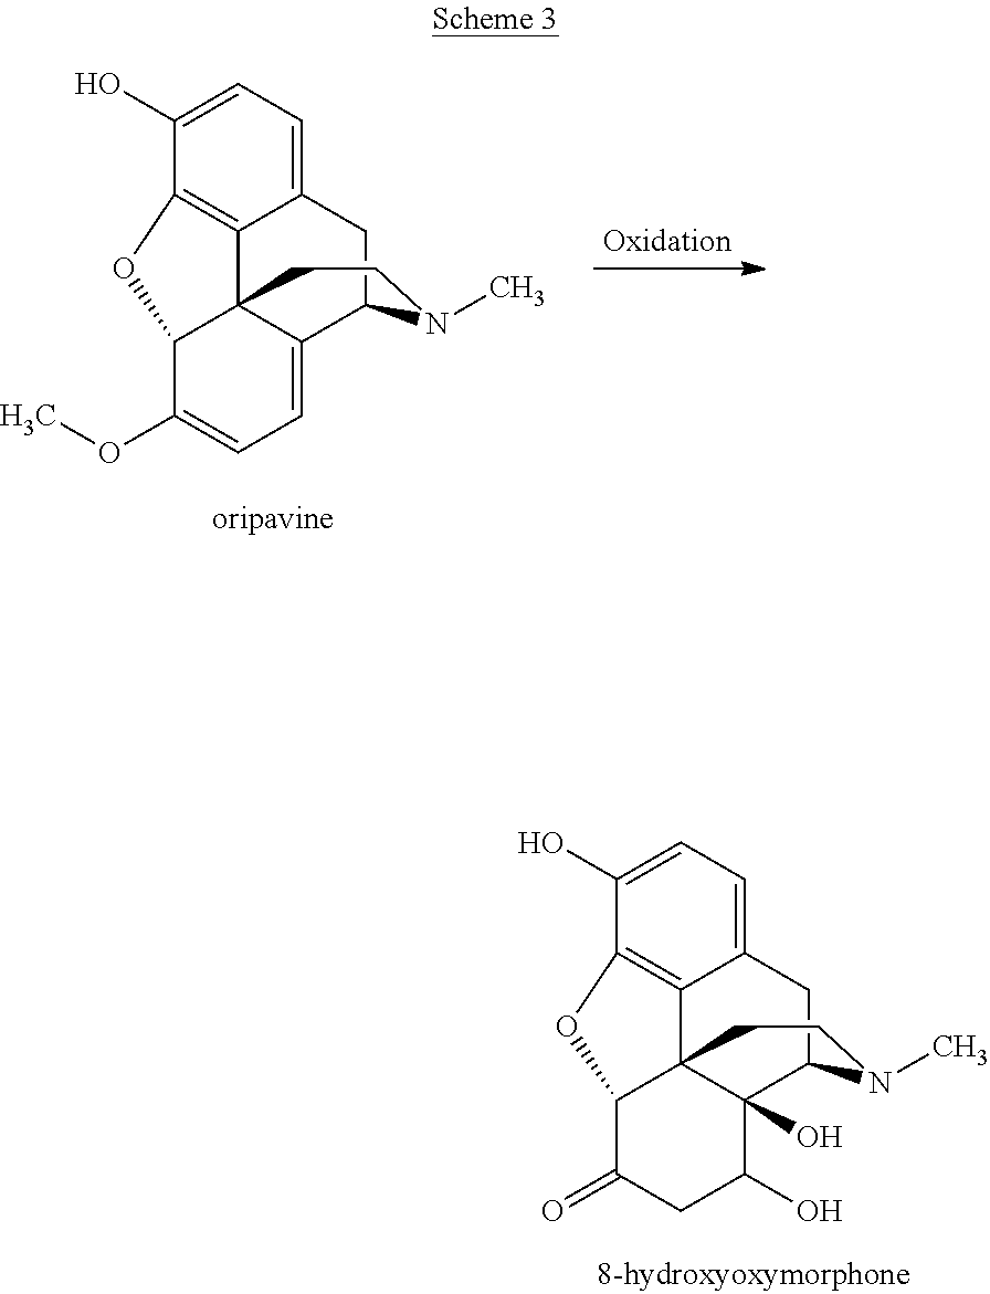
C12=CC=C(O)C3=C1C14C(O)(C(C2)N(C)CC1)C(O)CC(=O)C4O3.C12=CC=C(O)C3=C1C14C(=CC=C(OC)C1O3)C(C2)N(C)CC4
